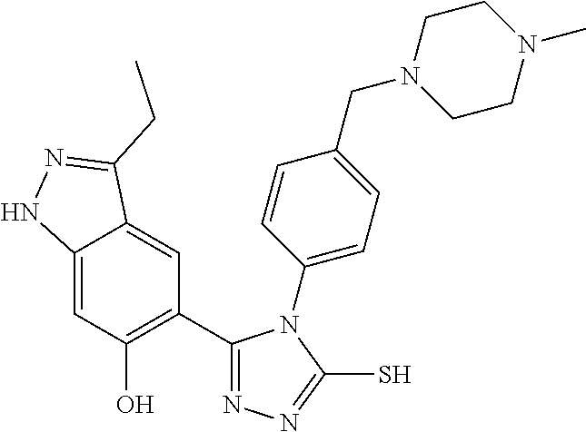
C12=CC(O)=C(C3=NN=C(S)N3C3=CC=C(CN4CCN(C)CC4)C=C3)C=C1C(CC)=NN2
